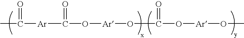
CC([Ar]C(=O)O[Ar]OC(O[Ar]OC)=O)=O
